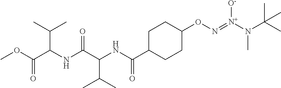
[N+](N(C(C)(C)C)C)(=NOC1CCC(C(NC(C(NC(C(OC)=O)C(C)C)=O)C(C)C)=O)CC1)[O-]
